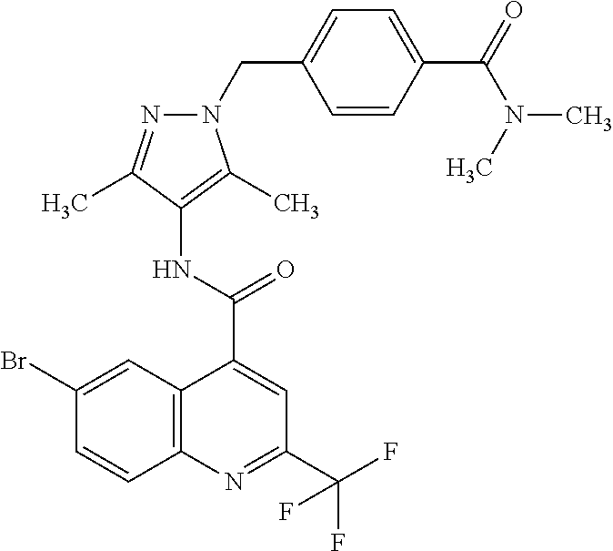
C12=C(N=C(C(F)(F)F)C=C1C(=O)NC1=C(C)N(CC3=CC=C(C(=O)N(C)C)C=C3)N=C1C)C=CC(Br)=C2
